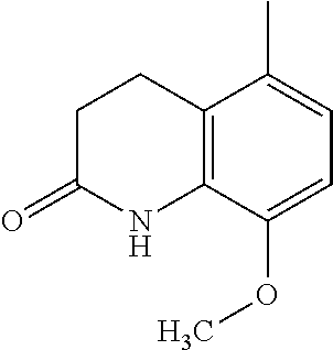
C12=C(C(OC)=CC=C1C)NC(=O)CC2
